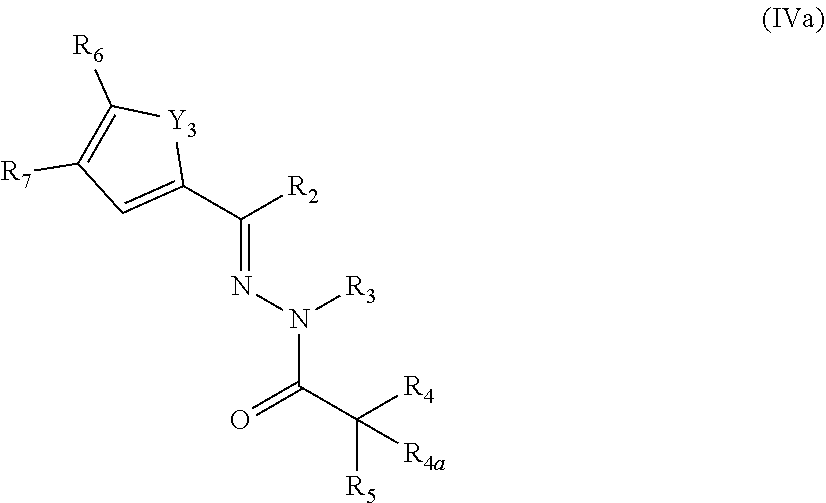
C(C([R5])([R4])[R4a])(=O)N([R3])N=C(C1=CC([R7])=C([R6])[Y3]1)[R2]
